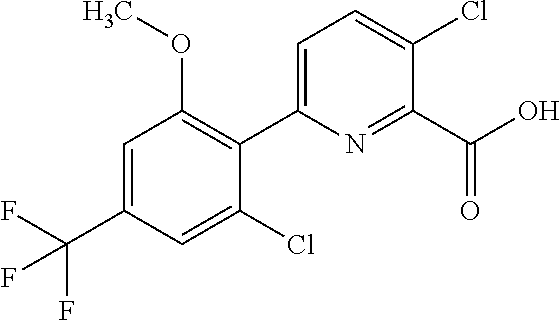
COC1=C(C2=CC=C(Cl)C(C(O)=O)=N2)C(Cl)=CC(C(F)(F)F)=C1
